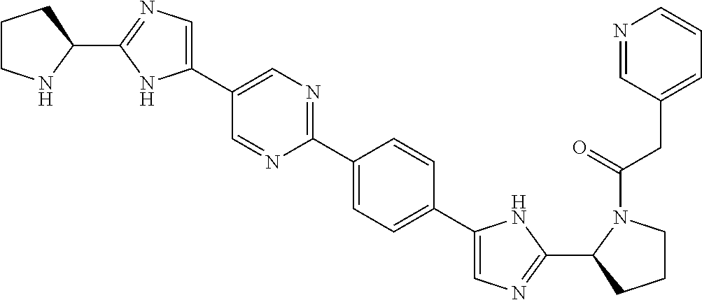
C1(C2=NC=C(C3=CN=C(C4CCCN4)N3)C=N2)=CC=C(C2=CN=C(C3CCCN3C(=O)CC3=CC=CN=C3)N2)C=C1
